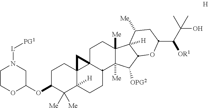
C1C(OC2CN([L][PG1])CCO2)C([Me])([Me])C2([H])C3(C1)C1(C(CC2)C2([Me])C([Me])(CC1)C1([H])C(C2[OPG2])OC(C(C(C)(O)C)[OR1])CC1[Me])C3
